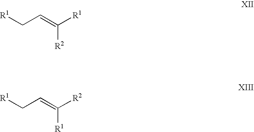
C([R2])(=CC[R1])[R1].C([R1])(=CC[R1])[R2]
